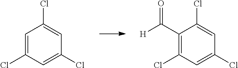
C1=C(Cl)C=C(Cl)C=C1Cl.C1(C([H])=O)=C(Cl)C=C(Cl)C=C1Cl
